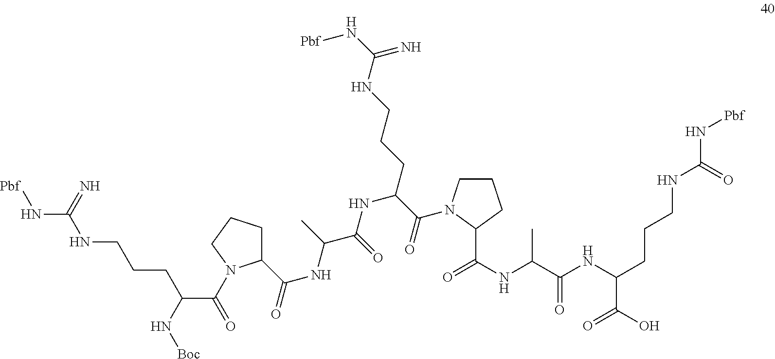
C1(C(=O)NC(C(=O)NC(CCCNC(N[Pbf])=N)C(=O)N2CCCC2C(NC(C(NC(CCCNC(N[Pbf])=O)C(O)=O)=O)C)=O)C)CCCN1C(=O)C(N[Boc])CCCNC(N[Pbf])=N
